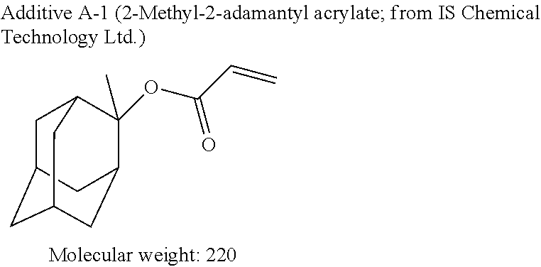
C1C2CC3CC(C(OC(C=C)=O)(C)C1C3)C2
